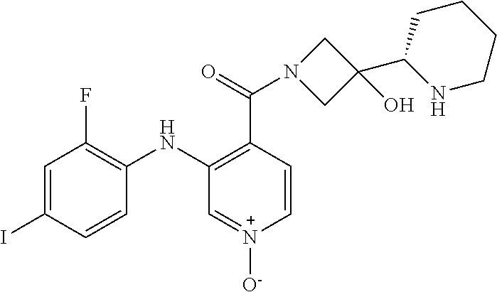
C1=C(I)C=CC(NC2=C(C(=O)N3CC(O)(C4NCCCC4)C3)C=C[N+]([O-])=C2)=C1F
